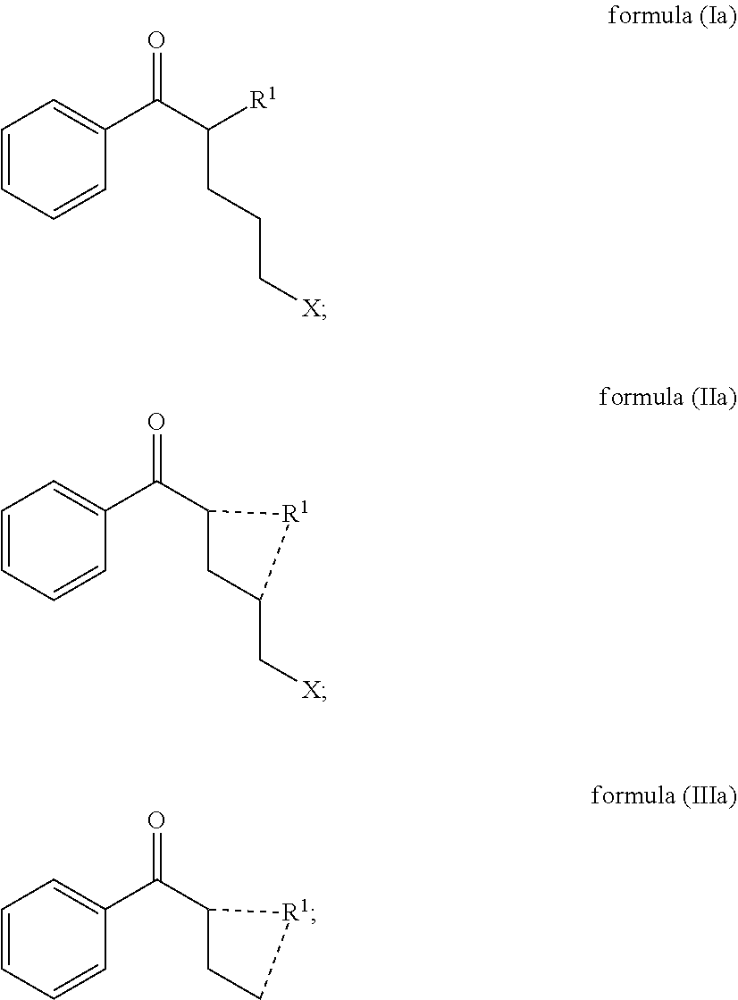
C1=CC=CC(C(C(CCC[X])[R1])=O)=C1.C1=CC=CC(C(=O)C2CC(C[X])[R1]2)=C1.C1=CC=CC(C(=O)C2CC[R1]2)=C1
